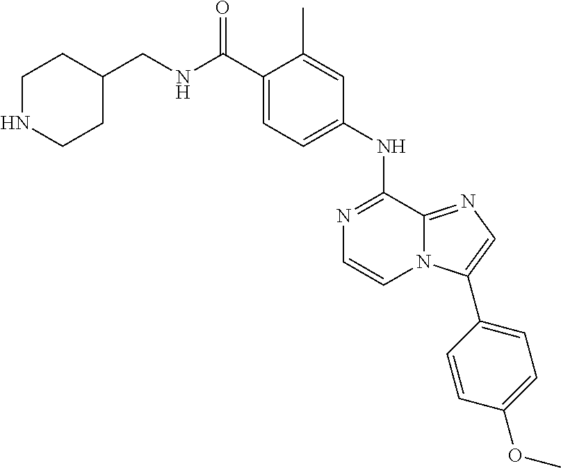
C1(C(NCC2CCNCC2)=O)=CC=C(NC2=NC=CN3C2=NC=C3C2=CC=C(OC)C=C2)C=C1C
